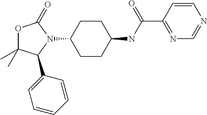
O1C(C)(C)C(C2=CC=CC=C2)N(C2CCC(NC(C3=NC=NC=C3)=O)CC2)C1=O
